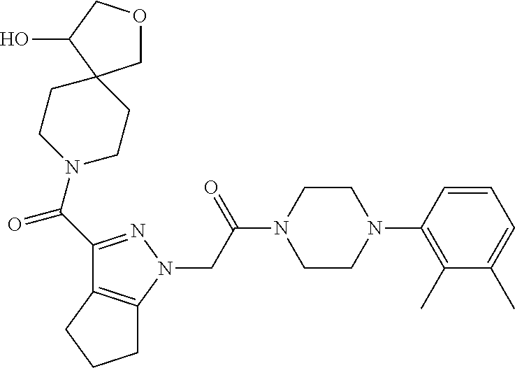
C(C(N1CCN(C2=C(C)C(C)=CC=C2)CC1)=O)N1N=C(C(N2CCC3(CC2)COCC3O)=O)C2=C1CCC2
